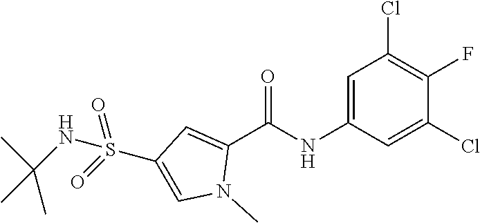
CC(C)(C)NS(=O)(=O)C1=CN(C)C(C(NC2=CC(Cl)=C(F)C(Cl)=C2)=O)=C1
